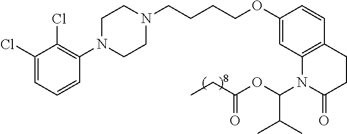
C1(Cl)=CC=CC(N2CCN(CCCCOC3=CC4=C(C=C3)CCC(=O)N4C(OC(=O)CC)C(C)C)CC2)=C1Cl
